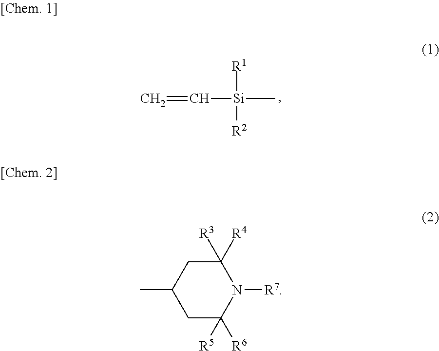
C=C[Si](C)([R1])[R2].C1([R4])([R3])CC(C)CC([R6])([R5])N1[R7]
